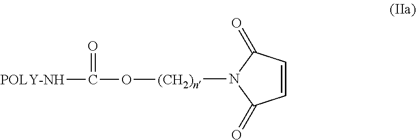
C1=CC(=O)N([(CH2)n]OC([POLY-NH])=O)C1=O
